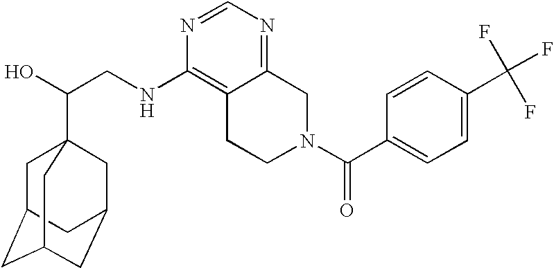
C(CNC1=C2C(=NC=N1)CN(C(=O)C1=CC=C(C(F)(F)F)C=C1)CC2)(O)C12CC3CC(CC(C1)C3)C2
